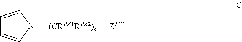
C1=CN([(CRPZ1RPZ2)s][ZPZ1])C=C1
